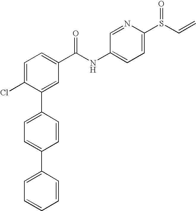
C1=C(Cl)C(C2=CC=C(C3=CC=CC=C3)C=C2)=CC(C(NC2=CC=C(S(C=C)=O)N=C2)=O)=C1
